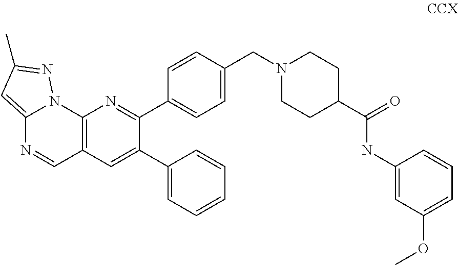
C12=C(C=C(C3=CC=CC=C3)C(C3=CC=C(CN4CCC(C(=O)NC5=CC(OC)=CC=C5)CC4)C=C3)=N1)C=NC1=CC(C)=NN21
